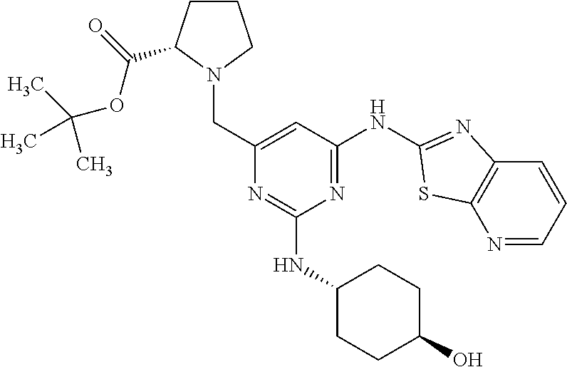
N1=CC=CC2=C1SC(NC1=NC(NC3CCC(O)CC3)=NC(CN3C(C(=O)OC(C)(C)C)CCC3)=C1)=N2
